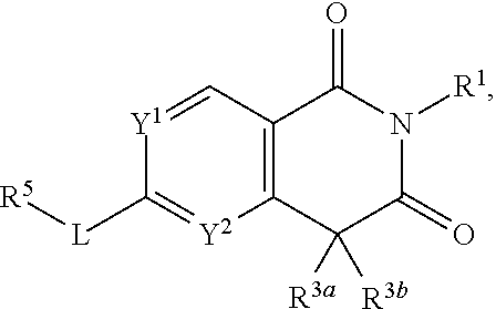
C12=C(C=[Y1]C([L][R5])=[Y2]1)C(=O)N([R1])C(=O)C2([R3a])[R3b]
